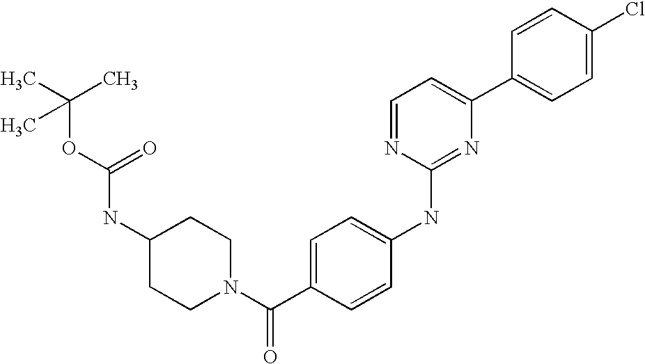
C1=CC(C2=CC=NC(NC3=CC=C(C(N4CCC(NC(OC(C)(C)C)=O)CC4)=O)C=C3)=N2)=CC=C1Cl
